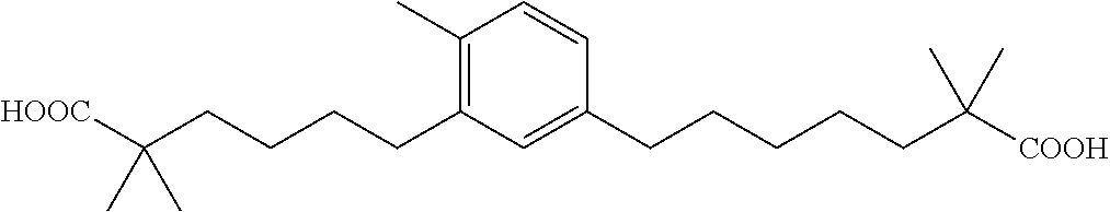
C1(C)=C(CCCCC([HOOC])(C)C)C=C(CCCCCC([COOH])(C)C)C=C1
